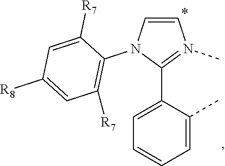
C1(C)=CC=CC=C1C1=N(C)C=CN1C1=C([R7])C=C([R8])C=C1[R7]
